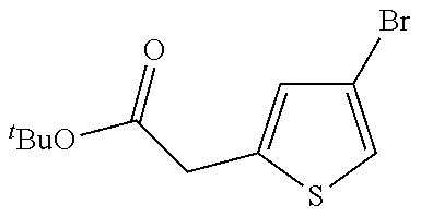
[tBuO]C(CC1=CC(Br)=CS1)=O
